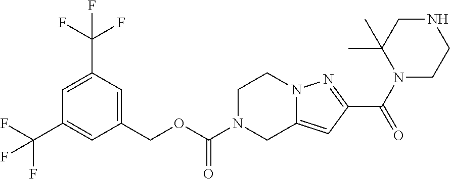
C1(COC(N2CC3=CC(C(N4CCNCC4(C)C)=O)=NN3CC2)=O)=CC(C(F)(F)F)=CC(C(F)(F)F)=C1
